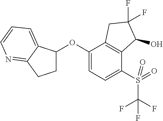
C1(OC2CCC3=NC=CC=C23)=CC=C(S(=O)(C(F)(F)F)=O)C2=C1CC(F)(F)C2O
